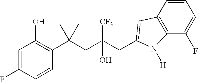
C1=C(F)C=CC(C(CC(CC2=CC3=C(C(F)=CC=C3)N2[H])([CF3])O)(C)C)=C1O
